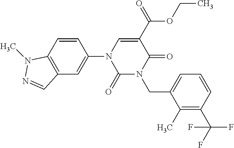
C1(=O)N(CC2=CC=CC(C(F)(F)F)=C2C)C(=O)C(C(=O)OCC)=CN1C1=CC2=C(C=C1)N(C)N=C2
